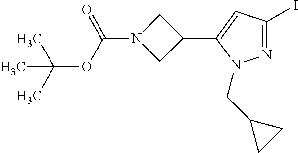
N1=C(I)C=C(C2CN(C(=O)OC(C)(C)C)C2)N1CC1CC1
